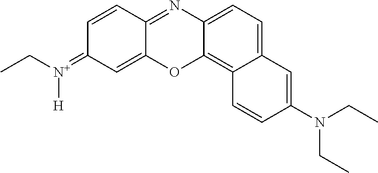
C12=C3C(=CC=C1N=C1C(=CC(=[N+](CC)[H])C=C1)O2)C=C(N(CC)CC)C=C3
